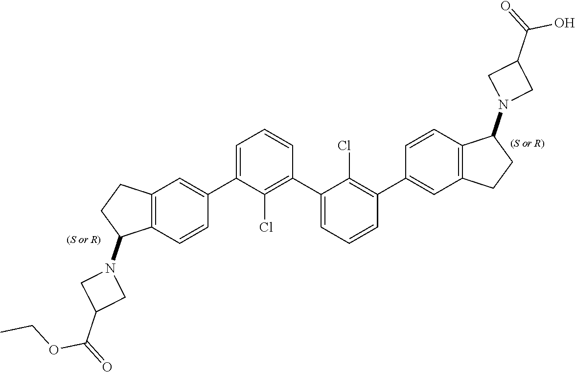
C12=C(C=CC(C3=CC=CC(C4=CC=CC(C5=CC6=C(C=C5)C(N5CC(C(O)=O)C5)CC6)=C4Cl)=C3Cl)=C1)C(N1CC(C(OCC)=O)C1)CC2
